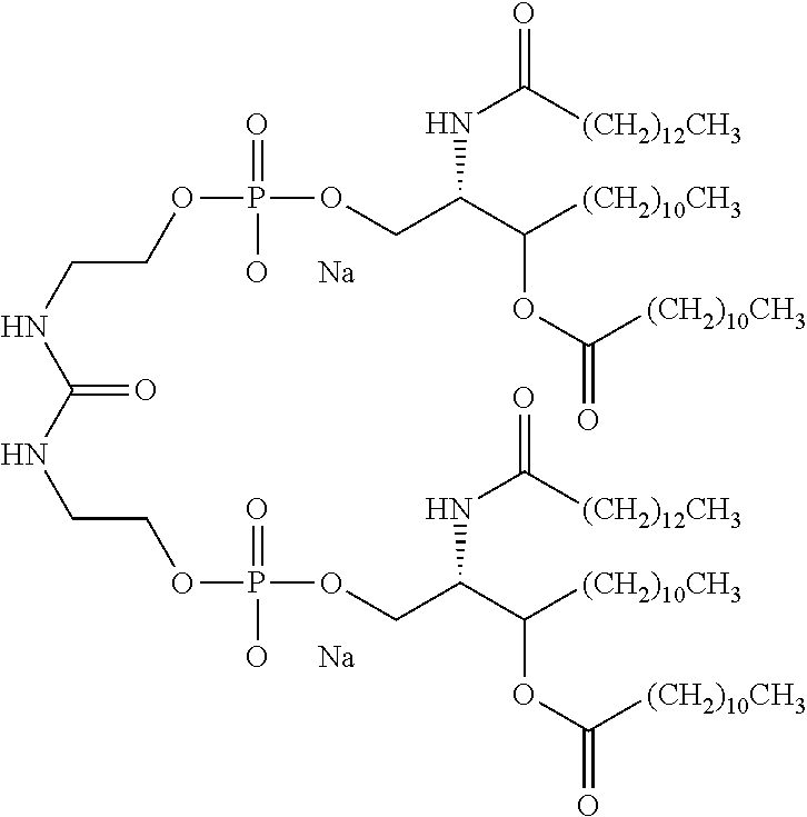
C(NCCOP(OCC(C([(CH2)10CH3])OC(=O)[(CH2)10CH3])NC(=O)[(CH2)12CH3])(=O)[O      Na])(=O)NCCOP(OCC(C([(CH2)10CH3])OC(=O)[(CH2)10CH3])NC(=O)[(CH2)12CH3])(=O)[O      Na]
